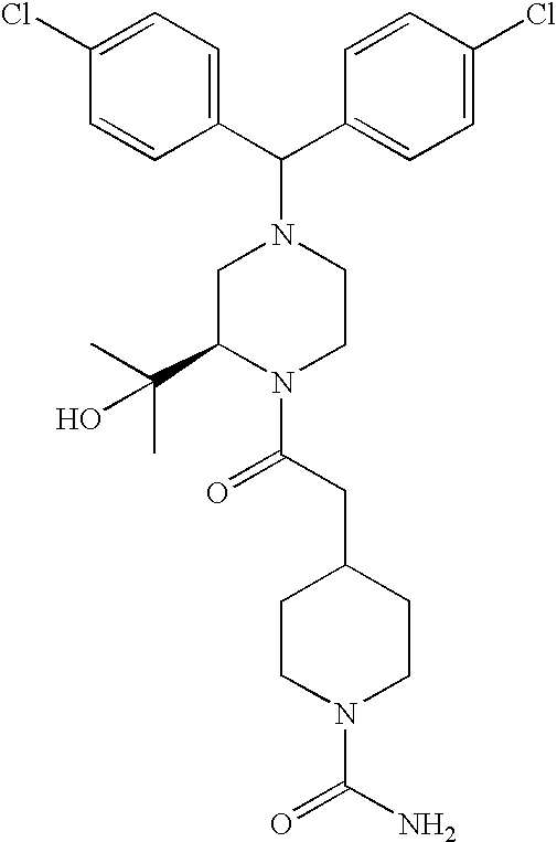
C(C1=CC=C(Cl)C=C1)(N1CC(C(C)(C)O)N(C(CC2CCN(C(N)=O)CC2)=O)CC1)C1=CC=C(Cl)C=C1
